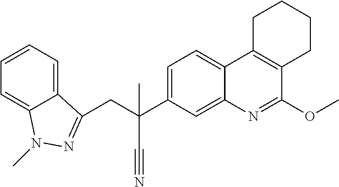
C1=C(C(CC2=NN(C)C3=CC=CC=C32)(C#N)C)C=C2C(=C1)C1=C(C(OC)=N2)CCCC1
